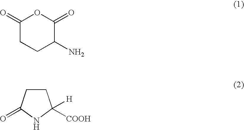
C1(=O)CCC(N)C(=O)O1.C1CC(=O)NC1([H])[COOH]
